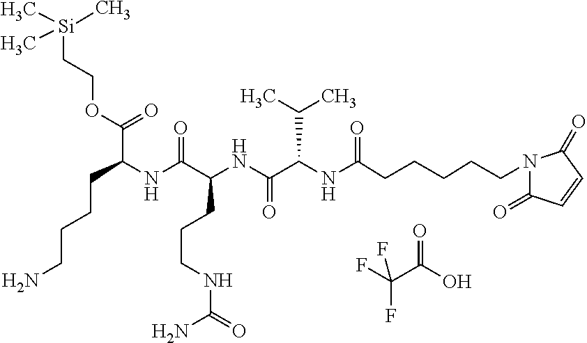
FC(C(O)=O)(F)F.C(N1C(=O)C=CC1=O)CCCCC(NC(C(NC(C(NC(CCCCN)C(OCC[Si](C)(C)C)=O)=O)CCCNC(=O)N)=O)C(C)C)=O
